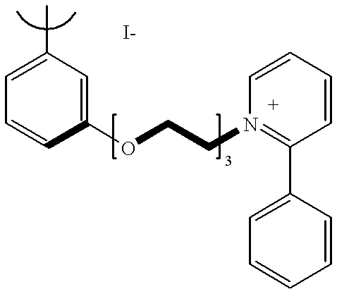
C1=C(C)C=C(OCCN2=C(C3=CC=CC=C3)C=CC=C2)C=C1
